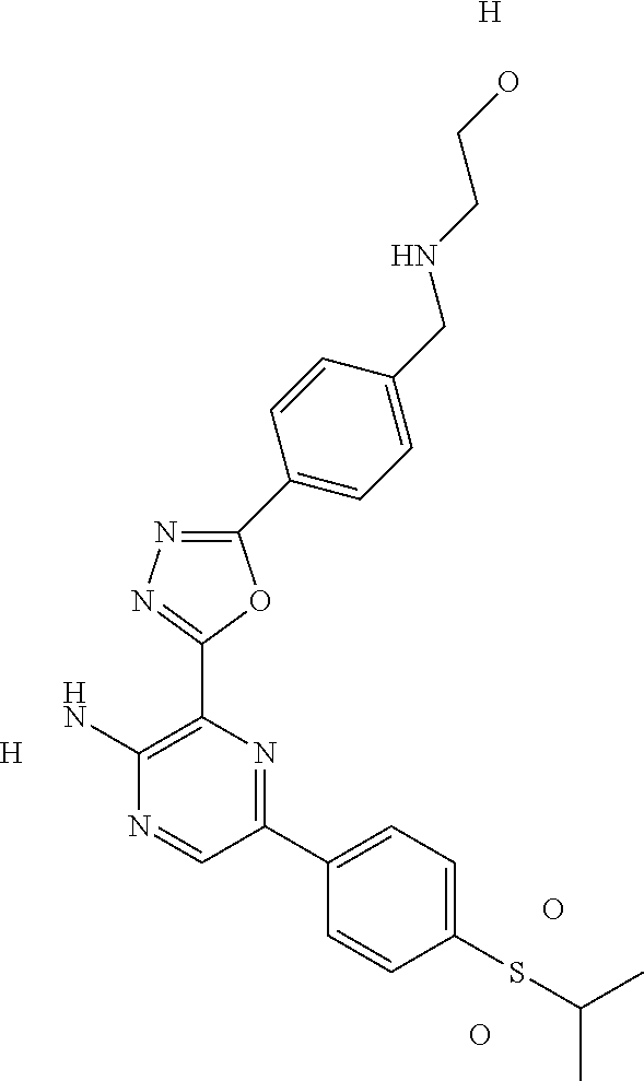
C1(C2=CC=C(CNCCO)C=C2)=NN=C(C2=C(N)N=CC(C3=CC=C(SC(C)C)C=C3)=N2)O1.[H].[H].O.O
